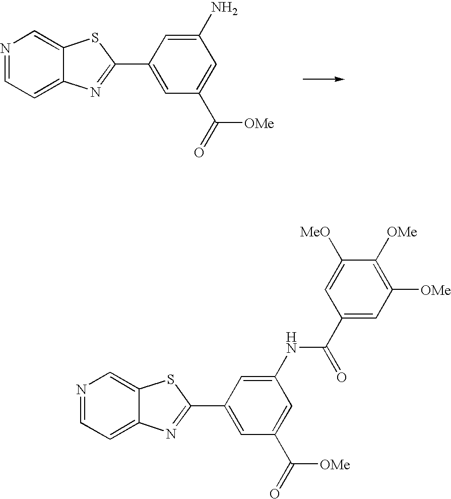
N1=CC=C2C(=C1)SC(C1=CC(C(=O)[OMe])=CC(N)=C1)=N2.N1=CC=C2C(=C1)SC(C1=CC(C(=O)[OMe])=CC(NC(C3=CC([OMe])=C([OMe])C([MeO])=C3)=O)=C1)=N2
